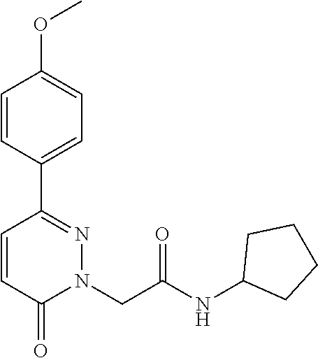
C1=CC(C2=NN(CC(NC3CCCC3)=O)C(=O)C=C2)=CC=C1OC
